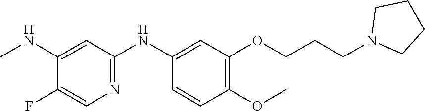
C1(NC)=CC(NC2=CC(OCCCN3CCCC3)=C(OC)C=C2)=NC=C1F
